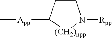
C1CC([App]C)[(CH2)npp]N1[Rpp]
